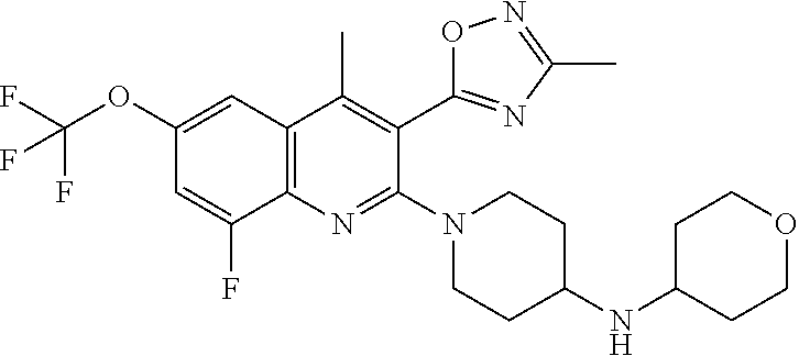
C12=C(C=C(OC(F)(F)F)C=C1F)C(C)=C(C1=NC(C)=NO1)C(N1CCC(NC3CCOCC3)CC1)=N2
